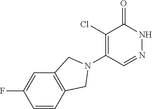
C1(Cl)=C(N2CC3=C(C2)C=CC(F)=C3)C=NNC1=O
